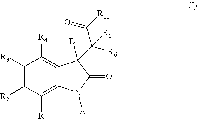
C1([R3])=C([R2])C([R1])=C2C(=C1[R4])C([D])(C([R6])(C([R12])=O)[R5])C(=O)N2[A]
